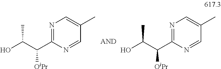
C1=C(C)C=NC(C(C(O)C)[OiPr])=N1.C1=C(C)C=NC(C(C(O)C)[OiPr])=N1
